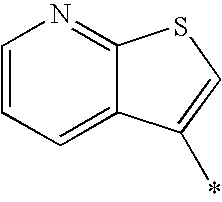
C1=CC=C2C(=N1)SC=C2*
